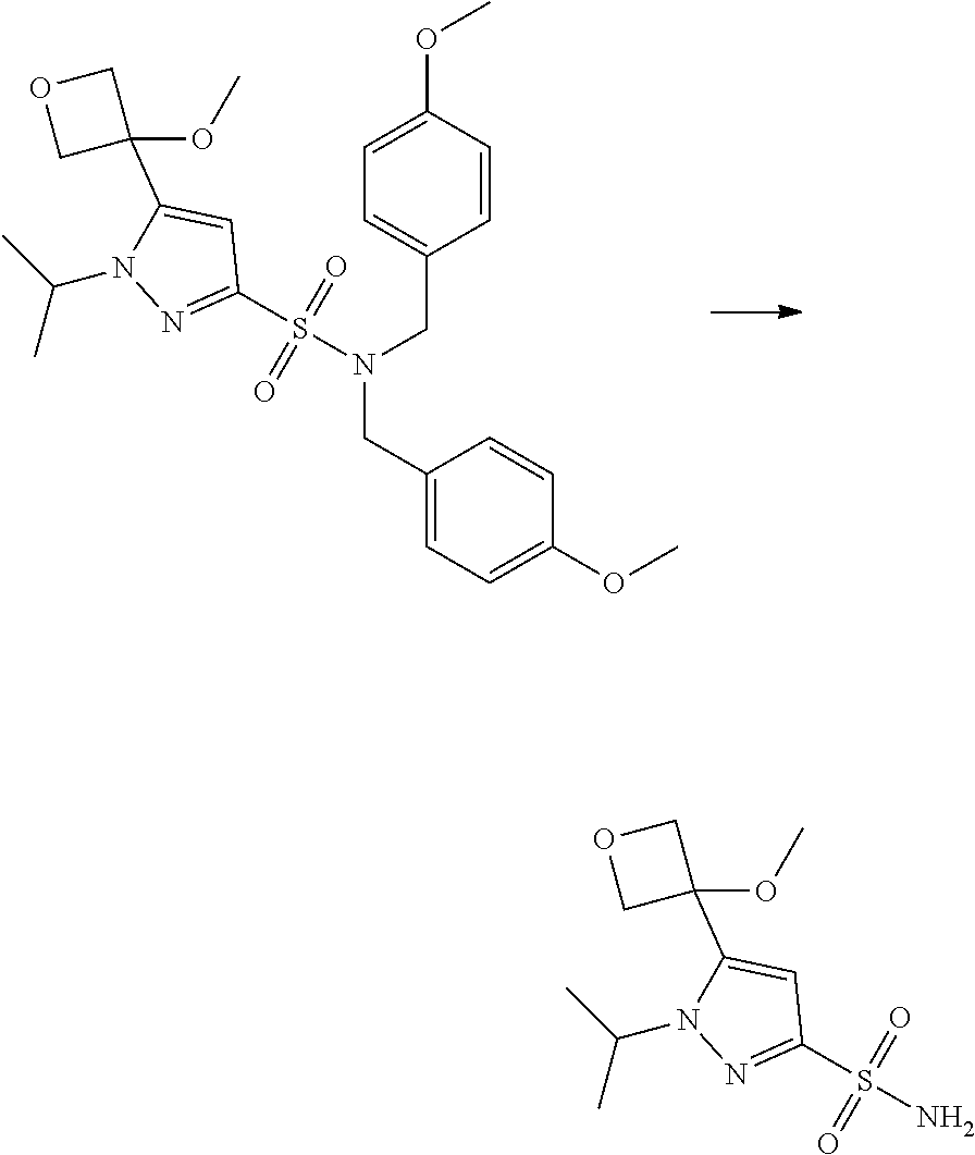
C1(OC)=CC=C(CN(S(=O)(=O)C2=NN(C(C)C)C(C3(OC)COC3)=C2)CC2=CC=C(OC)C=C2)C=C1.NS(=O)(=O)C1=NN(C(C)C)C(C2(OC)COC2)=C1
